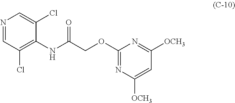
N1=CC(Cl)=C(NC(COC2=NC([OCH3])=CC([OCH3])=N2)=O)C(Cl)=C1
